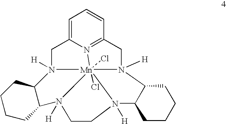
C1=C2N3=C(C=C1)CN1([H])[Mn]345(Cl)(Cl)N([H])(C3CCCCC31)CCN4([H])C1CCCCC1N5([H])C2
